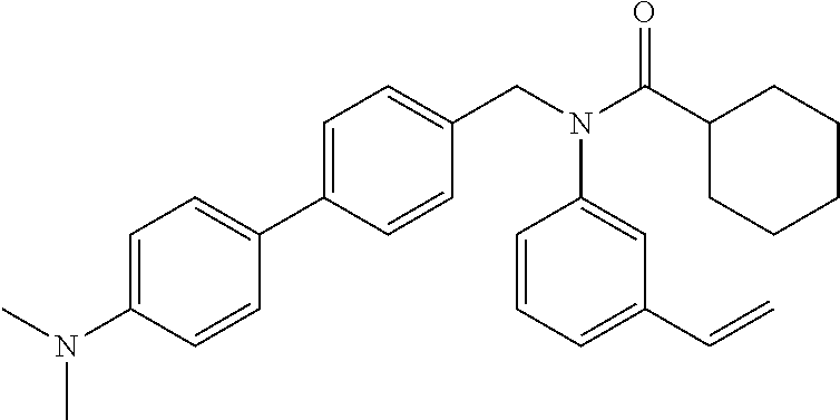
C1=C(C2=CC=C(N(C)C)C=C2)C=CC(CN(C(C2CCCCC2)=O)C2=CC(C=C)=CC=C2)=C1
